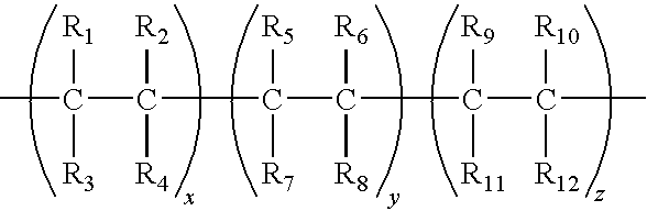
CC([R1])(C(C(C(C(C([R10])(C)[R12])([R9])[R11])([R6])[R8])([R5])[R7])([R2])[R4])[R3]
